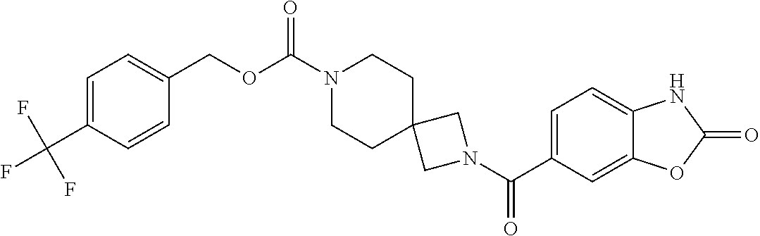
C1=C(C(F)(F)F)C=CC(COC(N2CCC3(CC2)CN(C(C2=CC=C4C(=C2)OC(=O)N4)=O)C3)=O)=C1
